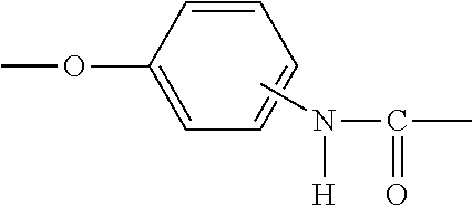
COC1=CC=CC=C1.CN([H])C(C)=O
